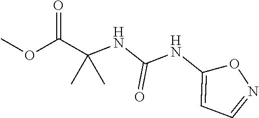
C(NC(NC1=CC=NO1)=O)(C(OC)=O)(C)C
